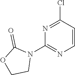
N1=C(Cl)C=CN=C1N1C(=O)OCC1
